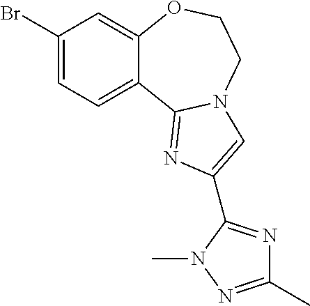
C1=C(Br)C=C2C(=C1)C1=NC(C3=NC(C)=NN3C)=CN1CCO2
